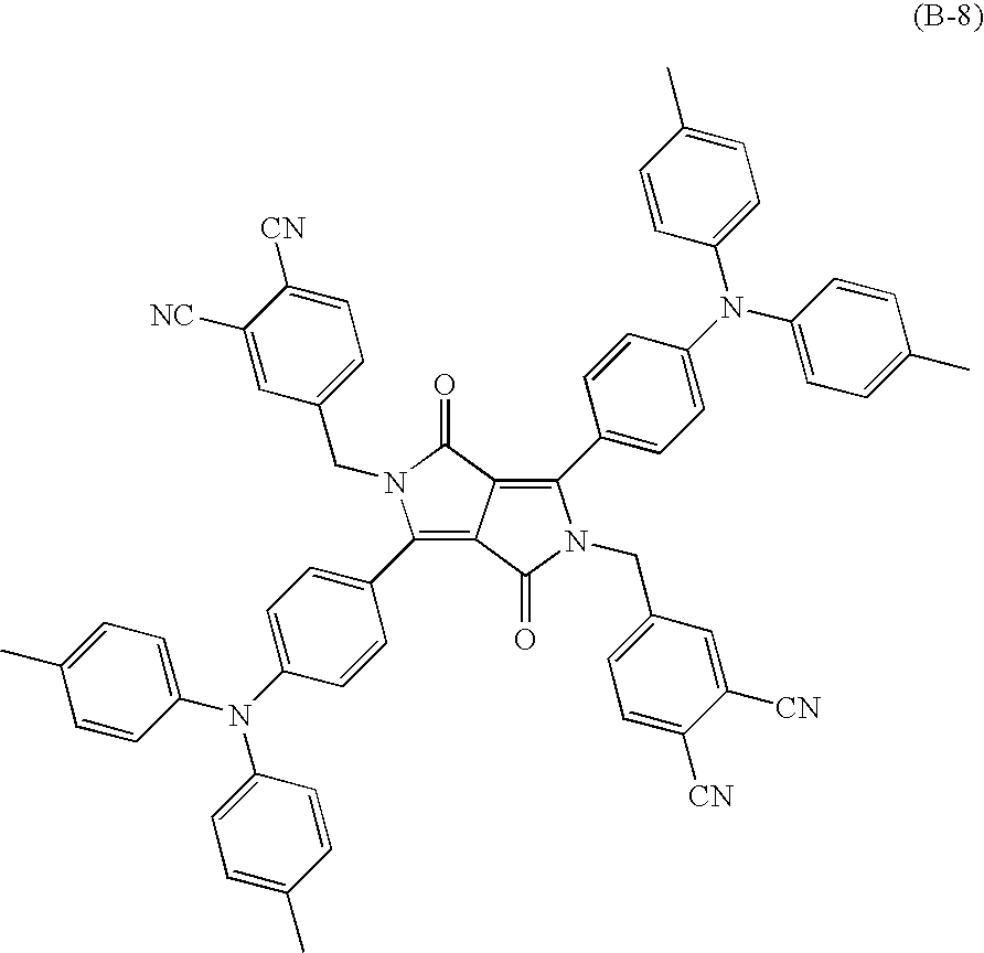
C12=C(C3=CC=C(N(C4=CC=C(C)C=C4)C4=CC=C(C)C=C4)C=C3)N(CC3=CC=C([CN])C([CN])=C3)C(=O)C1=C(C1=CC=C(N(C3=CC=C(C)C=C3)C3=CC=C(C)C=C3)C=C1)N(CC1=CC=C([CN])C([NC])=C1)C2=O
